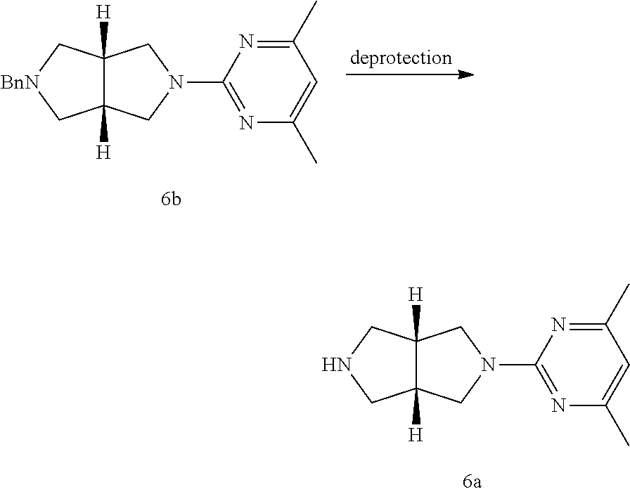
C1(N2CC3([H])C([H])(CNC3)C2)=NC(C)=CC(C)=N1.C1(N2CC3([H])C([H])(C[BnN]C3)C2)=NC(C)=CC(C)=N1
